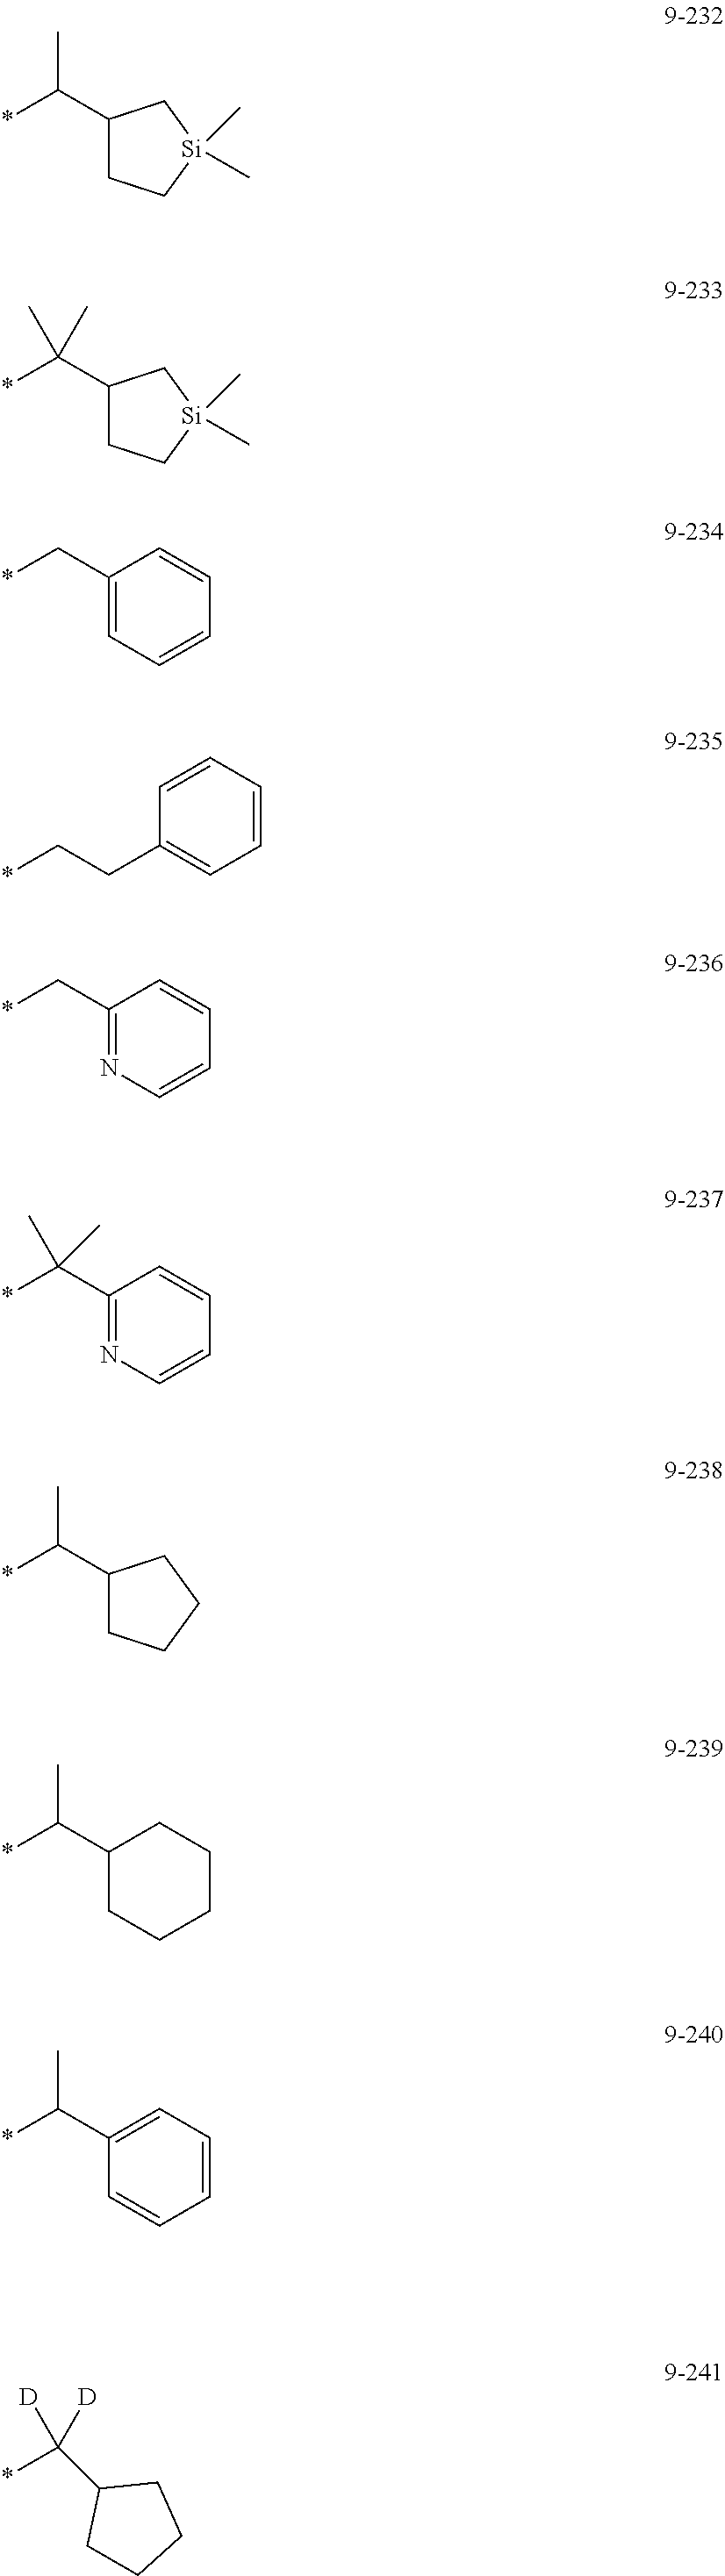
C1(C(*)C)CC[Si](C)(C)C1.C1(C(*)(C)C)CC[Si](C)(C)C1.C1(C*)=CC=CC=C1.C1=CC(CC*)=CC=C1.C1(C*)=NC=CC=C1.C1(C(*)(C)C)=NC=CC=C1.C1(C(*)C)CCCC1.C1(C(C)*)CCCCC1.C1=CC=C(C(C)*)C=C1.C1CCCC1C(*)([D])[D]
